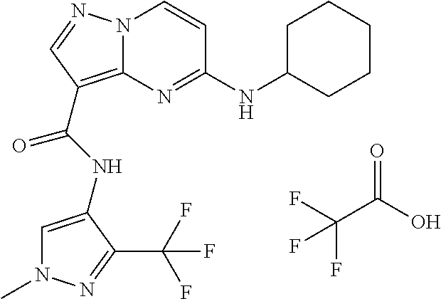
N(C(=O)C1=C2N(N=C1)C=CC(NC1CCCCC1)=N2)C1=CN(C)N=C1C(F)(F)F.FC(C(O)=O)(F)F
